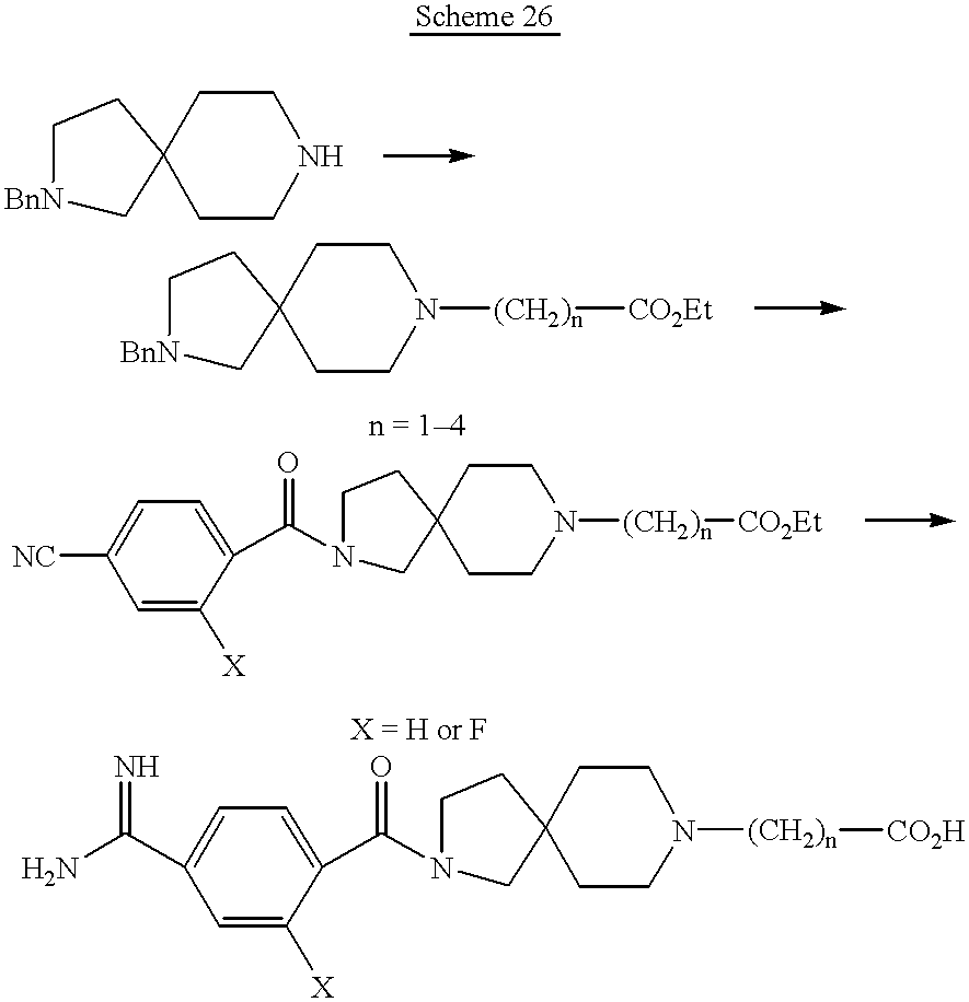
[BnN]1CC2(CC1)CCNCC2.C1=C([X])C(C(N2CC3(CC2)CCN([(CH2)n][CO2H])CC3)=O)=CC=C1C(N)=N.[BnN]1CC2(CC1)CCN([(CH2)n][CO2Et])CC2.[NC]C1=CC=C(C(N2CC3(CC2)CCN([(CH2)n][CO2Et])CC3)=O)C([X])=C1
